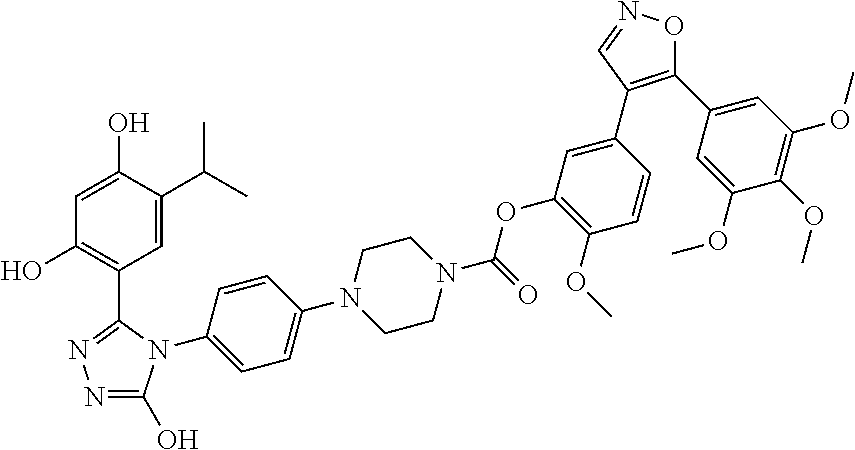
C1=C(C2=C(C3=CC(OC(=O)N4CCN(C5=CC=C(N6C(O)=NN=C6C6=C(O)C=C(O)C(C(C)C)=C6)C=C5)CC4)=C(OC)C=C3)C=NO2)C=C(OC)C(OC)=C1OC
